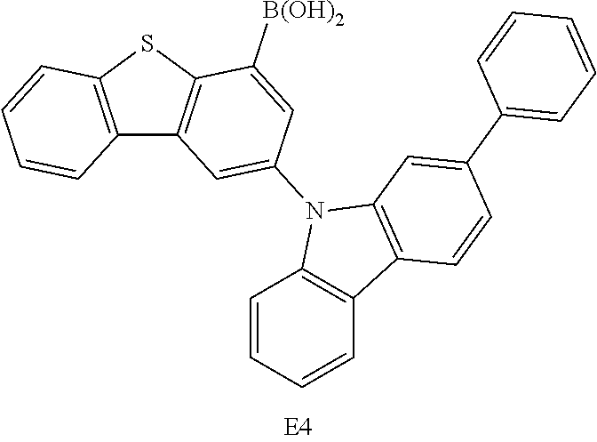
C12=C(SC3=C1C=C(N1C4=C(C=CC=C4)C4=C1C=C(C1=CC=CC=C1)C=C4)C=C3[B(OH)2])C=CC=C2
